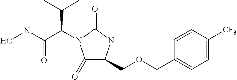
C1(=O)C(COCC2=CC=C([CF3])C=C2)NC(=O)N1C(C(NO)=O)C(C)C
